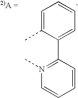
C1=C(C)C(C2=N(C)C=CC=C2)=CC=C1
